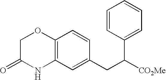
C12=C(C=C(CC([CO2Me])C3=CC=CC=C3)C=C1)NC(=O)CO2
